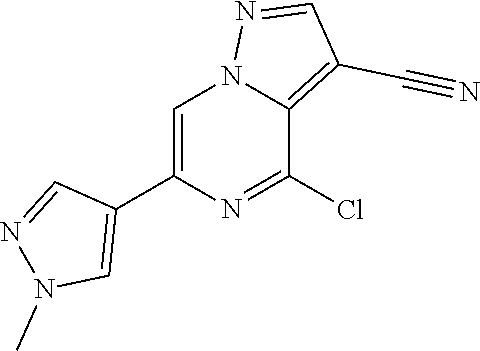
C1=C(C2=CN(C)N=C2)N=C(Cl)C2=C(C#N)C=NN12
